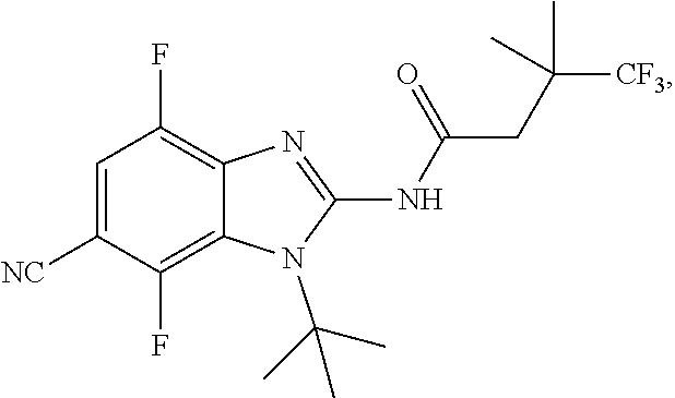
C1(F)=C2C(=C(F)C([NC])=C1)N(C(C)(C)C)C(NC(CC(C)(C)[CF3])=O)=N2
